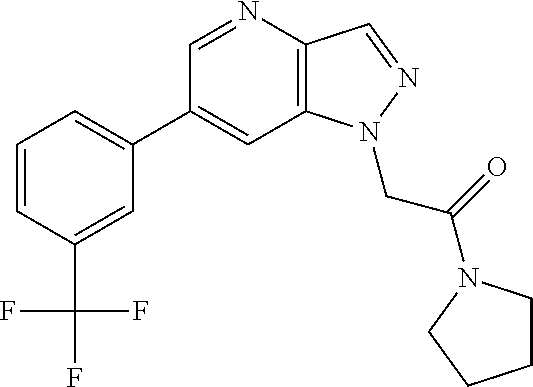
C1(C2=CC=CC(C(F)(F)F)=C2)=CC2=C(C=NN2CC(=O)N2CCCC2)N=C1
